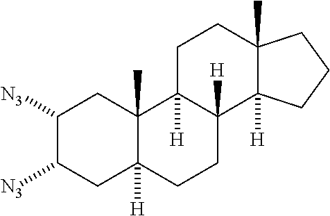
C1([N3])C([N3])CC2([H])C(C)(C1)C1([H])C([H])(CC2)C2([H])C(C)(CC1)CCC2
